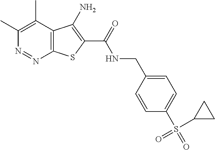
C1(C)=C(C)C2=C(N=N1)SC(C(=O)NCC1=CC=C(S(=O)(C3CC3)=O)C=C1)=C2N
